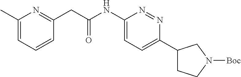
C1(C)=CC=CC(CC(NC2=CC=C(C3CCN([Boc])C3)N=N2)=O)=N1
